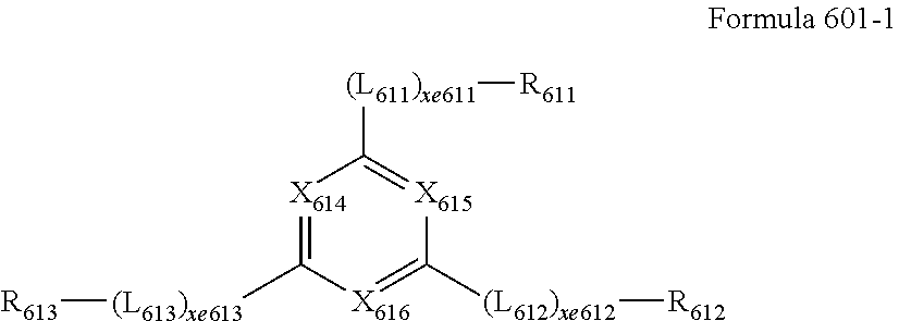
[(L613)xe613](C1=[X614]C([(L611)xe611][R611])=[X615]C([(L612)xe612][R612])=[X616]1)[R613]
